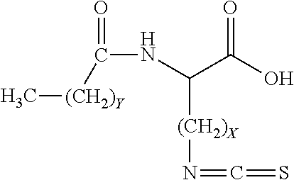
C(NC(C(=O)O)[(CH2)X]N=C=S)(=O)[(CH2)Y]C
